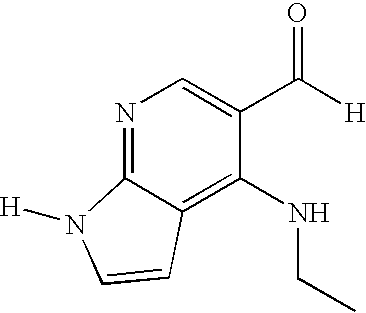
N1=C2C(=C(NCC)C(C([H])=O)=C1)C=CN2[H]
